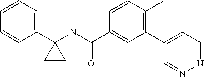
C1(C(NC2(C3=CC=CC=C3)CC2)=O)=CC(C2=CC=NN=C2)=C(C)C=C1
